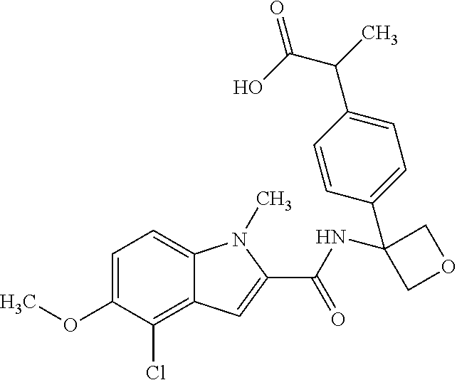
C1=C(OC)C(Cl)=C2C(=C1)N(C)C(C(NC1(C3=CC=C(C(C(O)=O)C)C=C3)COC1)=O)=C2
